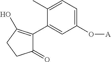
C1(=O)C(C2=CC(O[A])=CC=C2C)=C(O)CC1
